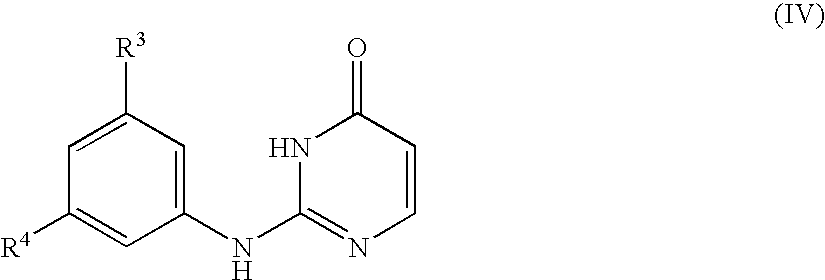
C1([R3])=CC([R4])=CC(NC2=NC=CC(=O)N2)=C1
